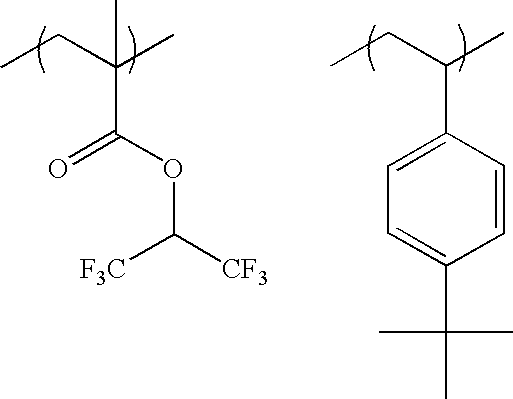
CCC(C)(C)C(OC([CF3])[F3C])=O.CCC(C)C1=CC=C(C(C)(C)C)C=C1
